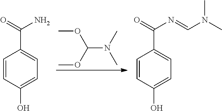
O(C)C(OC)N(C)C.C1=CC(O)=CC=C1C(=O)N.C1=CC(O)=CC=C1C(=O)N=CN(C)C
